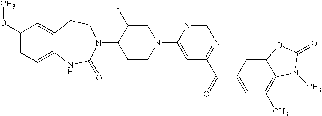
N1(C2=CC(C(=O)C3=CC(C)=C4C(=C3)OC(=O)N4C)=NC=N2)CC(F)C(N2CCC3=CC(OC)=CC=C3NC2=O)CC1
